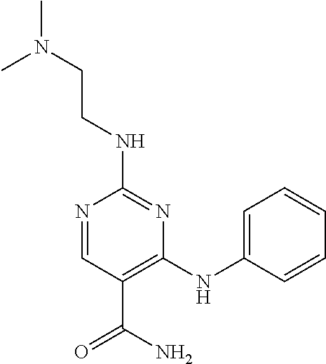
C1(NCCN(C)C)=NC(NC2=CC=CC=C2)=C(C(=O)N)C=N1
